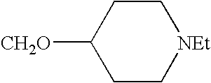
C1CC([CH2O])CC[NEt]1
